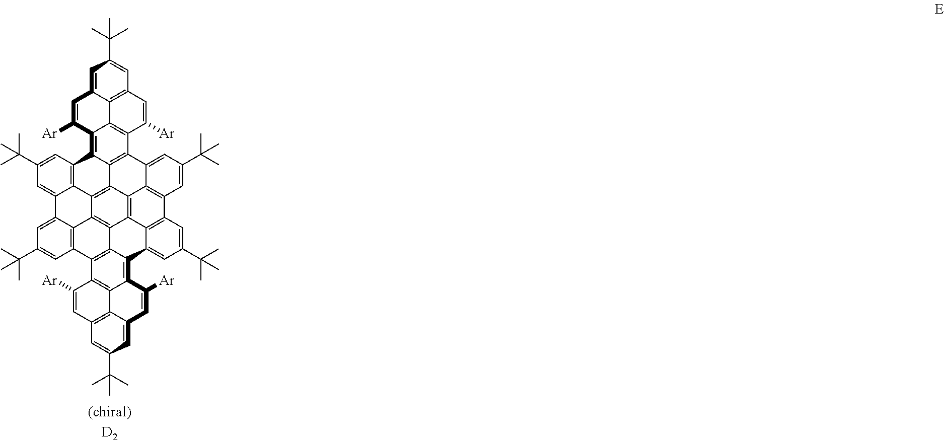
C12=C3C4=C(C5=C1C1=C6C7=C2C=C(C(C)(C)C)C=C7C2=CC(C(C)(C)C)=CC7=C2C6=C2C6=C1C1=C(C=C(C(C)(C)C)C=C51)C1=C6C(=CC(C(C)(C)C)=C1)C1=C5C6=C(C7=C21)C([Ar])=CC1=C6C(=CC(C(C)(C)C)=C1)C=C5[Ar])C([Ar])=CC1=C4C(=CC(C(C)(C)C)=C1)C=C3[Ar].[(chiral)D2]
